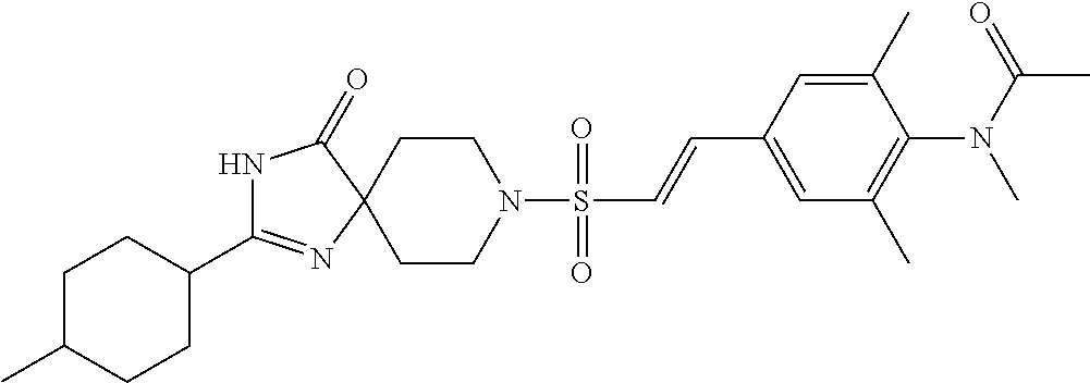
C1C(C)CCC(C2=NC3(C(=O)N2)CCN(S(=O)(=O)C=CC2=CC(C)=C(N(C(C)=O)C)C(C)=C2)CC3)C1
